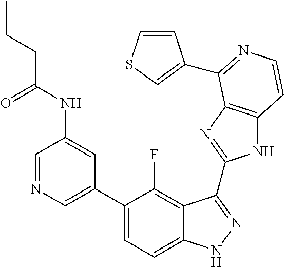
C1=C(C2=CC=C3C(=C2F)C(C2=NC4=C(N2)C=CN=C4C2=CSC=C2)=NN3)C=C(NC(=O)CCC)C=N1
